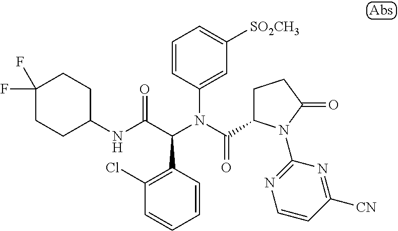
C1=CC(N(C(=O)C2CCC(=O)N2C2=NC=CC([CN])=N2)C(C(NC2CCC(F)(F)CC2)=O)C2=C(Cl)C=CC=C2)=CC([SO2CH3])=C1
